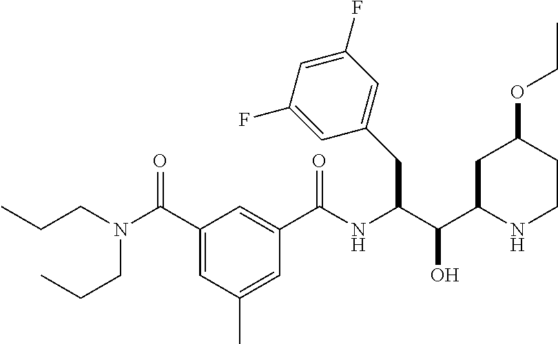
CCOC1CC(C(C(NC(C2=CC(C(N(CCC)CCC)=O)=CC(C)=C2)=O)CC2=CC(F)=CC(F)=C2)O)NCC1
